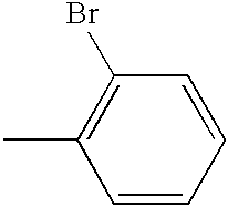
C1(Br)=C(C)C=CC=C1
